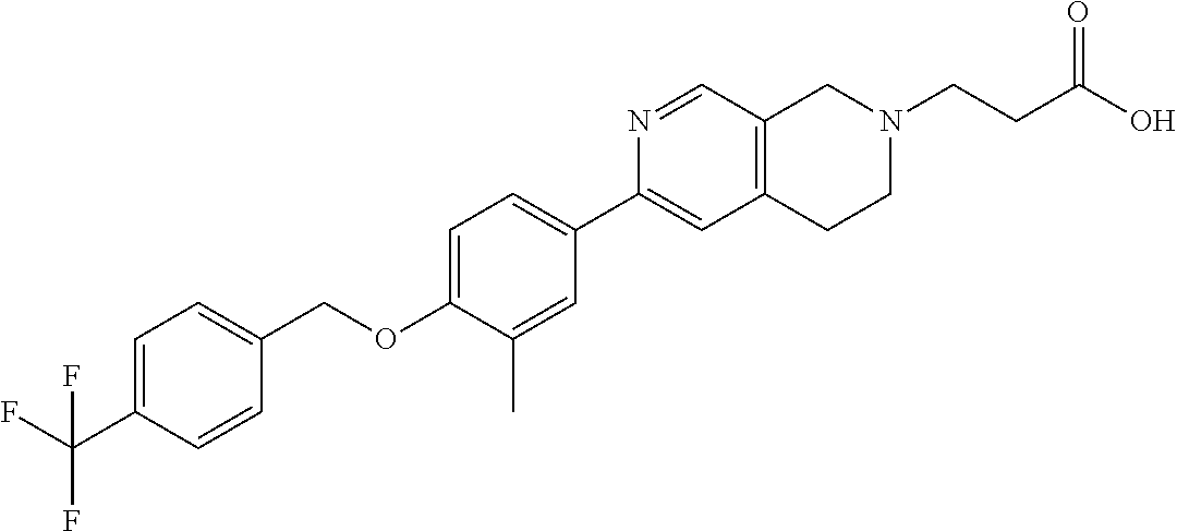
C1=C(C(F)(F)F)C=CC(COC2=CC=C(C3=CC4=C(C=N3)CN(CCC(O)=O)CC4)C=C2C)=C1
